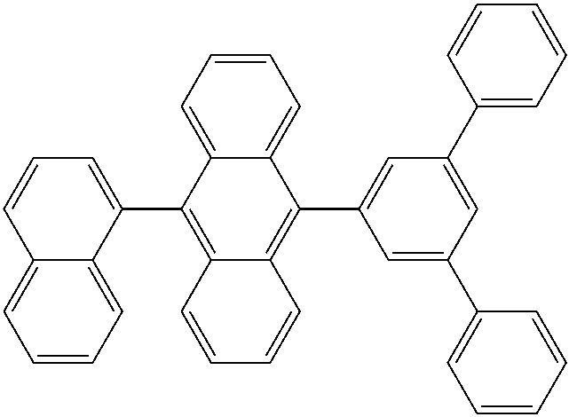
C1=CC=C2C(=C1)C=CC=C2C1=C2C(=C(C3=CC(C4=CC=CC=C4)=CC(C4=CC=CC=C4)=C3)C3=CC=CC=C31)C=CC=C2
